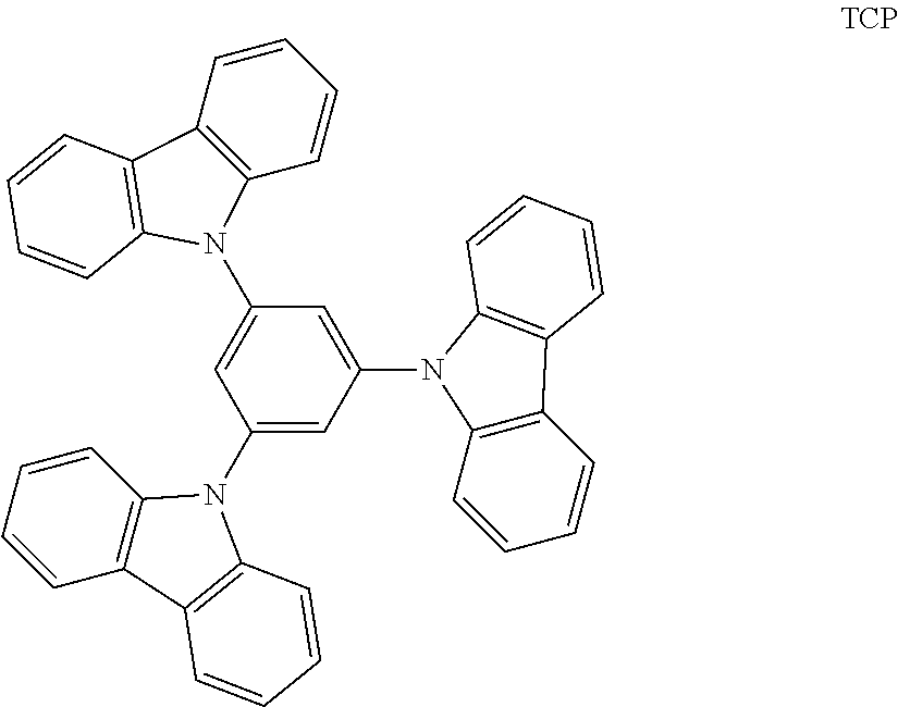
C1(N2C3=C(C=CC=C3)C3=C2C=CC=C3)=CC(N2C3=C(C=CC=C3)C3=C2C=CC=C3)=CC(N2C3=C(C=CC=C3)C3=C2C=CC=C3)=C1
